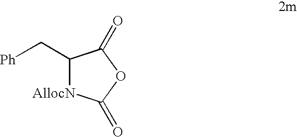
C1(C[Ph])[AllocN]C(=O)OC1=O
